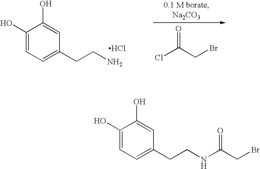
C1(O)=CC=C(CCNC(CBr)=O)C=C1O.C1(O)=CC=C(CCN)C=C1O.Cl.ClC(CBr)=O
